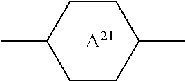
[A21].CC1CCC(C)CC1
